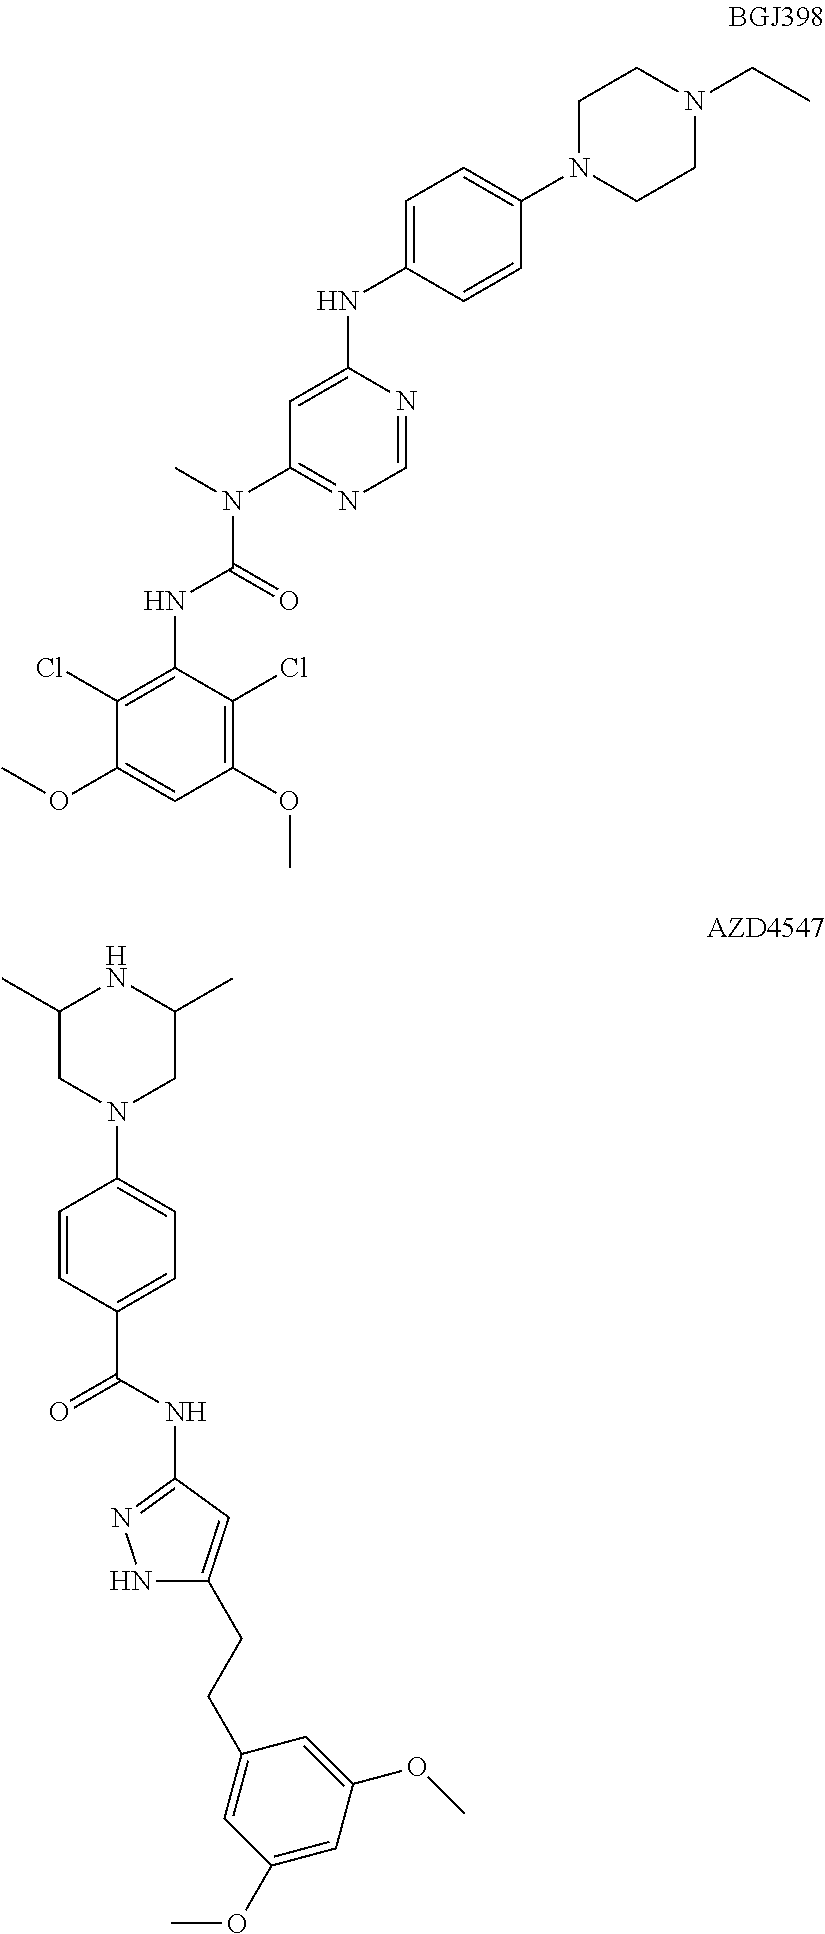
C1(Cl)=C(NC(=O)N(C)C2=NC=NC(NC3=CC=C(N4CCN(CC)CC4)C=C3)=C2)C(Cl)=C(OC)C=C1OC.C1(C)CN(C2=CC=C(C(=O)NC3=NNC(CCC4=CC(OC)=CC(OC)=C4)=C3)C=C2)CC(C)N1
